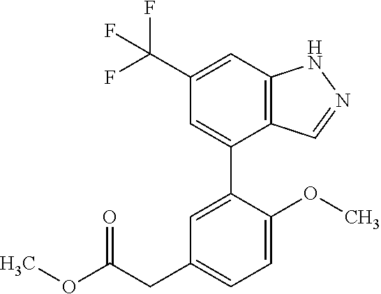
C12=C(C=C(C(F)(F)F)C=C1C1=CC(CC(OC)=O)=CC=C1OC)NN=C2
